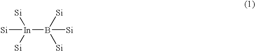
[Si][In]([Si])([Si])B([Si])([Si])[Si]
